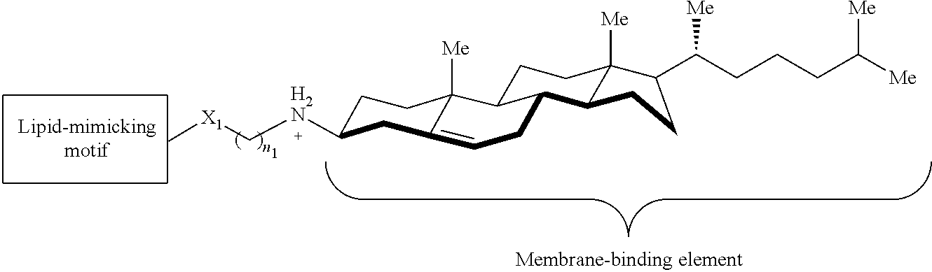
C[X1]C[H2N]C1CCC2([Me])C(=CCC3C2CCC2([Me])C3CCC2C(CCCC([Me])[Me])[Me])C1
